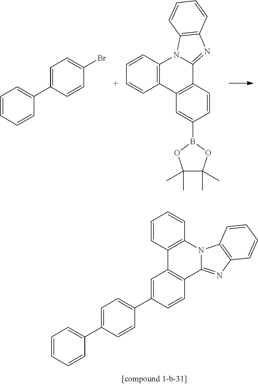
C12=C(C3=C(C4=NC5=C(N14)C=CC=C5)C=CC(B1OC(C)(C)C(C)(C)O1)=C3)C=CC=C2.C1=C(C2=CC=CC=C2)C=CC(Br)=C1.N12C(=NC3=C1C=CC=C3)C1=C(C3=C2C=CC=C3)C=C(C2=CC=C(C3=CC=CC=C3)C=C2)C=C1
